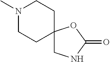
N1(C)CCC2(CC1)CNC(=O)O2
